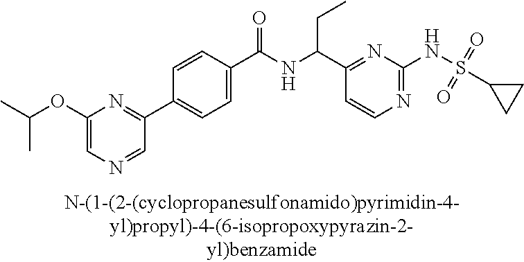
N1=C(NS(=O)(=O)C2CC2)N=C(C(NC(C2=CC=C(C3=NC(OC(C)C)=CN=C3)C=C2)=O)CC)C=C1
